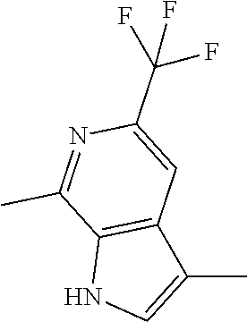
C12=C(C=C(C(F)(F)F)N=C1C)C(C)=CN2
